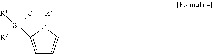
[R2][Si](O[R3])([R1])C1=CC=CO1
